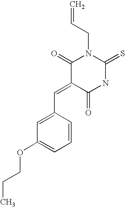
O=C1C(=CC2=CC(OCCC)=CC=C2)C(=O)N(CC=C)C(=S)N1
